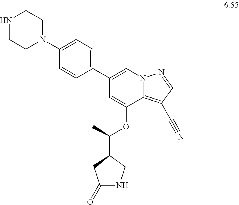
N1CCN(C2=CC=C(C3=CN4C(=C(C#N)C=N4)C(OC(C)C4CNC(=O)C4)=C3)C=C2)CC1
